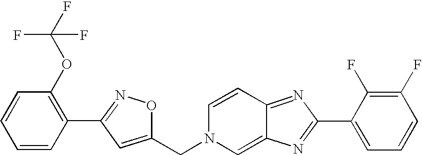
C1=CC2=NC(C3=CC=CC(F)=C3F)=NC2=CN1CC1=CC(C2=C(OC(F)(F)F)C=CC=C2)=NO1
